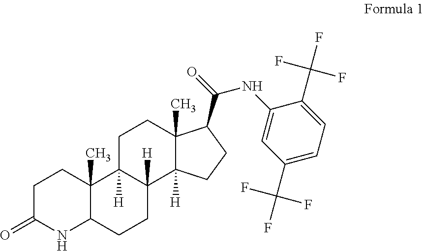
C1(NC(=O)C2C3(C)C([H])(CC2)C2([H])C([H])(CC3)C3(C)C(CC2)NC(=O)CC3)=CC(C(F)(F)F)=CC=C1C(F)(F)F
